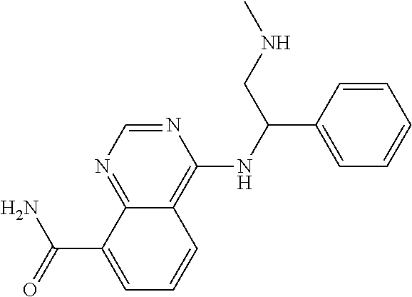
N1=CN=C2C(=C1NC(C1=CC=CC=C1)CNC)C=CC=C2C(=O)N
